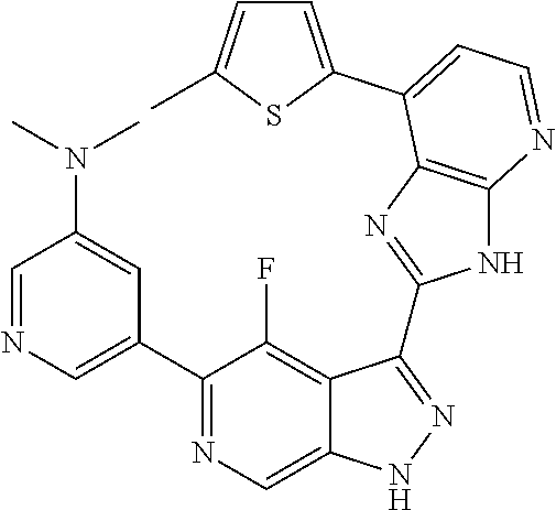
C1=NC=C(C2=NC=C3C(=C2F)C(C2=NC4=C(N2)N=CC=C4C2=CC=C(C)S2)=NN3)C=C1N(C)C
